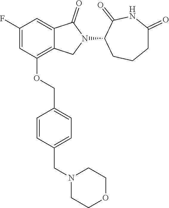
C1(F)=CC(OCC2=CC=C(CN3CCOCC3)C=C2)=C2C(=C1)C(=O)N(C1C(=O)NC(=O)CCC1)C2
